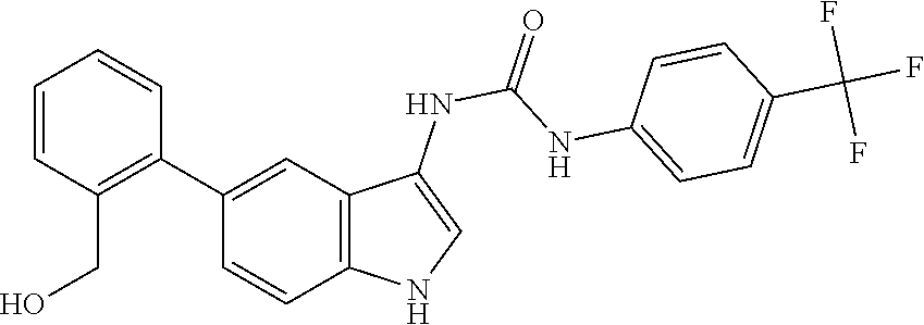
O=C(NC1=CNC2=C1C=C(C1=C(CO)C=CC=C1)C=C2)NC1=CC=C(C(F)(F)F)C=C1
